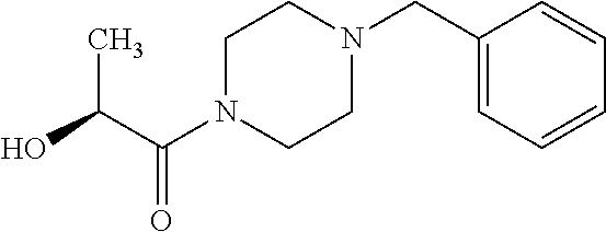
C1N(C(C(O)C)=O)CCN(CC2=CC=CC=C2)C1
